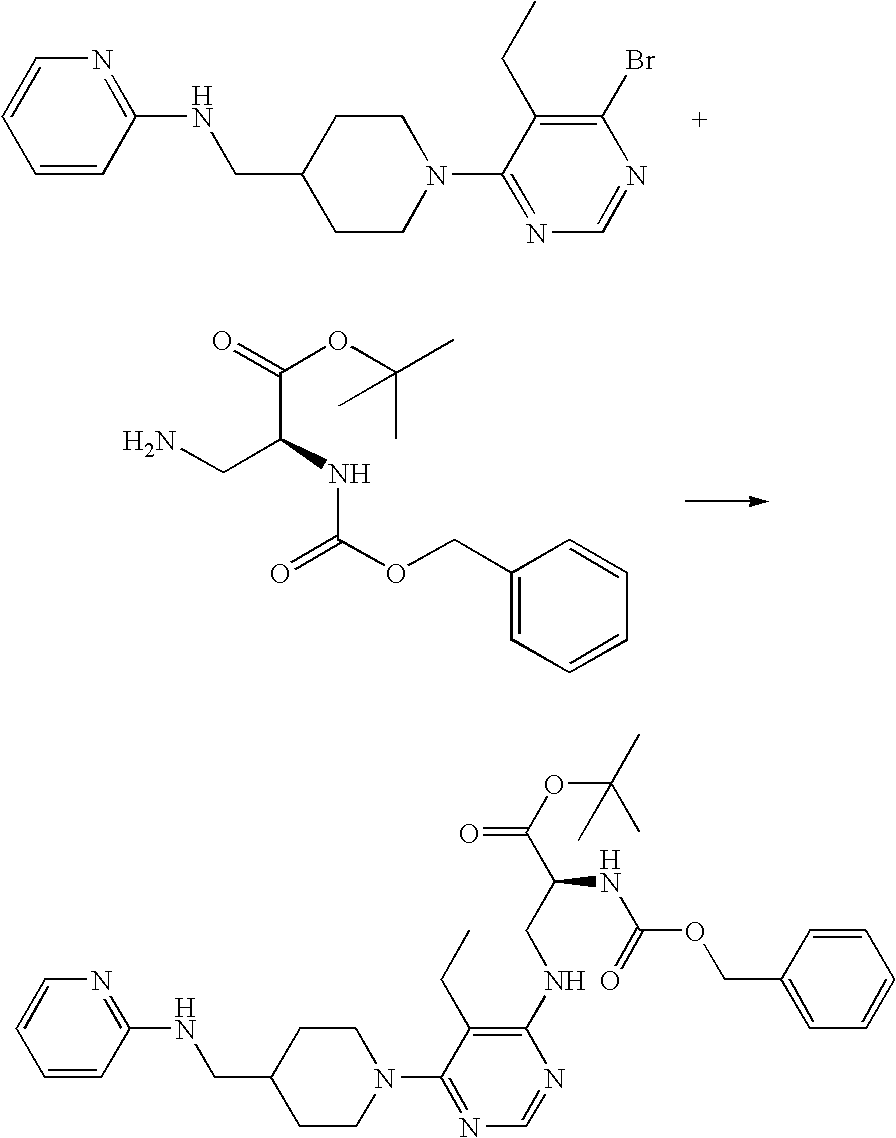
C1=CC(NCC2CCN(C3=NC=NC(Br)=C3CC)CC2)=NC=C1.C1(COC(=O)NC(CN)C(=O)OC(C)(C)C)=CC=CC=C1.C1=CC(NCC2CCN(C3=NC=NC(NCC(C(OC(C)(C)C)=O)NC(OCC4=CC=CC=C4)=O)=C3CC)CC2)=NC=C1
